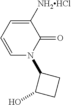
C1=C([NH2HCl])C(=O)N(C2C(O)CC2)C=C1
